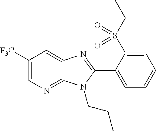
C1([F3C])=CN=C2C(=C1)N=C(C1=CC=CC=C1S(CC)(=O)=O)N2CCC
